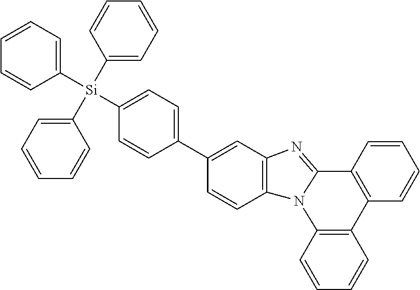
C1=CC2=C(C=C1)N1C(=NC3=C1C=CC(C1=CC=C([Si](C4=CC=CC=C4)(C4=CC=CC=C4)C4=CC=CC=C4)C=C1)=C3)C1=C2C=CC=C1
